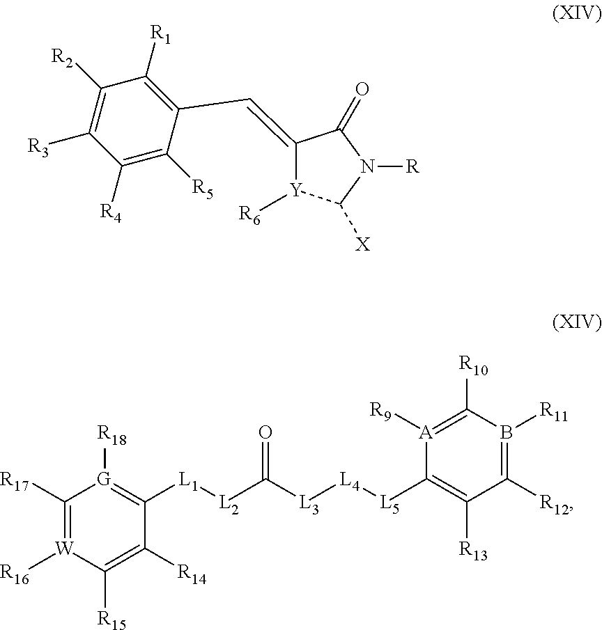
C1([R2])=C([R3])C([R4])=C([R5])C(C=C2[Y]([R6])C([X])N([R])C2=O)=C1[R1].C1([R17])=[W]([R16])C([R15])=C([R14])C([L1][L2]C([L3][L4][L5]C2=C([R13])C([R12])=B([R11])C([R10])=[A]2[R9])=O)=[G]1[R18]
